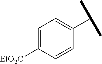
C1=C([EtO2C])C=CC(C(C)C)=C1
